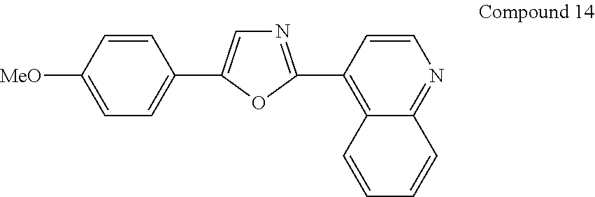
C1=C([MeO])C=CC(C2=CN=C(C3=C4C(=NC=C3)C=CC=C4)O2)=C1
